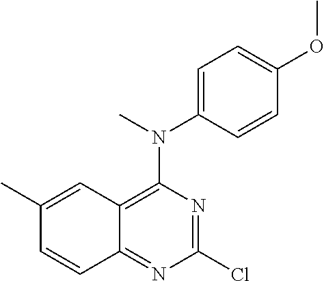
C1(Cl)=NC(N(C2=CC=C(OC)C=C2)C)=C2C(=N1)C=CC(C)=C2
